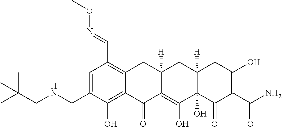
C1=C(CNCC(C)(C)C)C(O)=C2C(=C1C=NOC)CC1([H])C(=C(O)C3(O)C([H])(C1)CC(O)=C(C(N)=O)C3=O)C2=O
